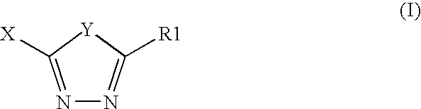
N1=C([X])[Y]C([R1])=N1
